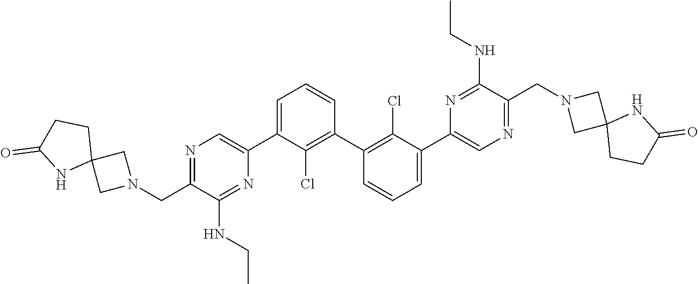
N1=C(CN2CC3(C2)CCC(=O)N3)C(NCC)=NC(C2=CC=CC(C3=C(Cl)C(C4=CN=C(CN5CC6(C5)CCC(=O)N6)C(NCC)=N4)=CC=C3)=C2Cl)=C1
